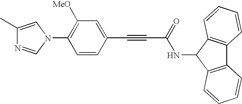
C1=CC(C#CC(=O)NC2C3=C(C4=C2C=CC=C4)C=CC=C3)=CC([OMe])=C1N1C=C(C)N=C1
